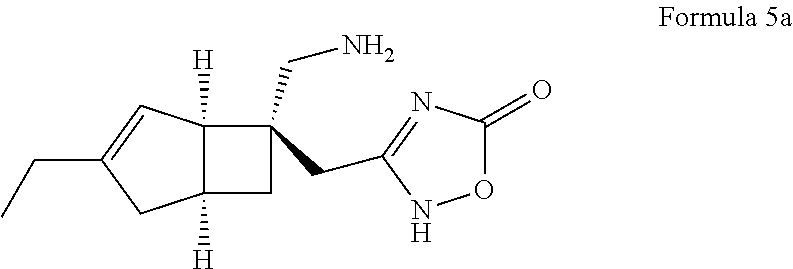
C1(CC2(CN)C3([H])C([H])(C2)CC(CC)=C3)=NC(=O)ON1
